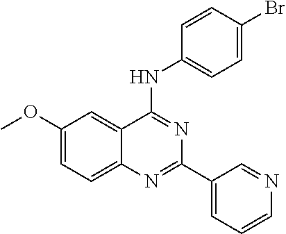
C1(OC)=CC=C2C(=C1)C(NC1=CC=C(Br)C=C1)=NC(C1=CC=CN=C1)=N2
